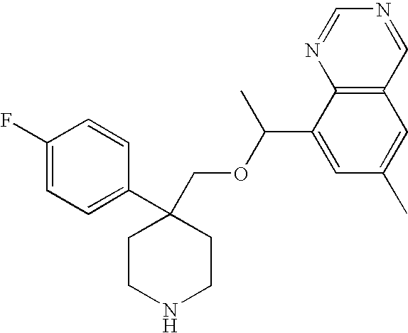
C1(F)=CC=C(C2(COC(C3=CC(C)=CC4=C3N=CN=C4)C)CCNCC2)C=C1
